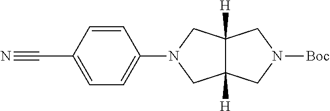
C12([H])C([H])(CN([Boc])C1)CN(C1=CC=C(C#N)C=C1)C2
